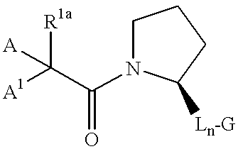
C1N(C(=O)C([A1])([R1a])[A])C([Ln-G])CC1
